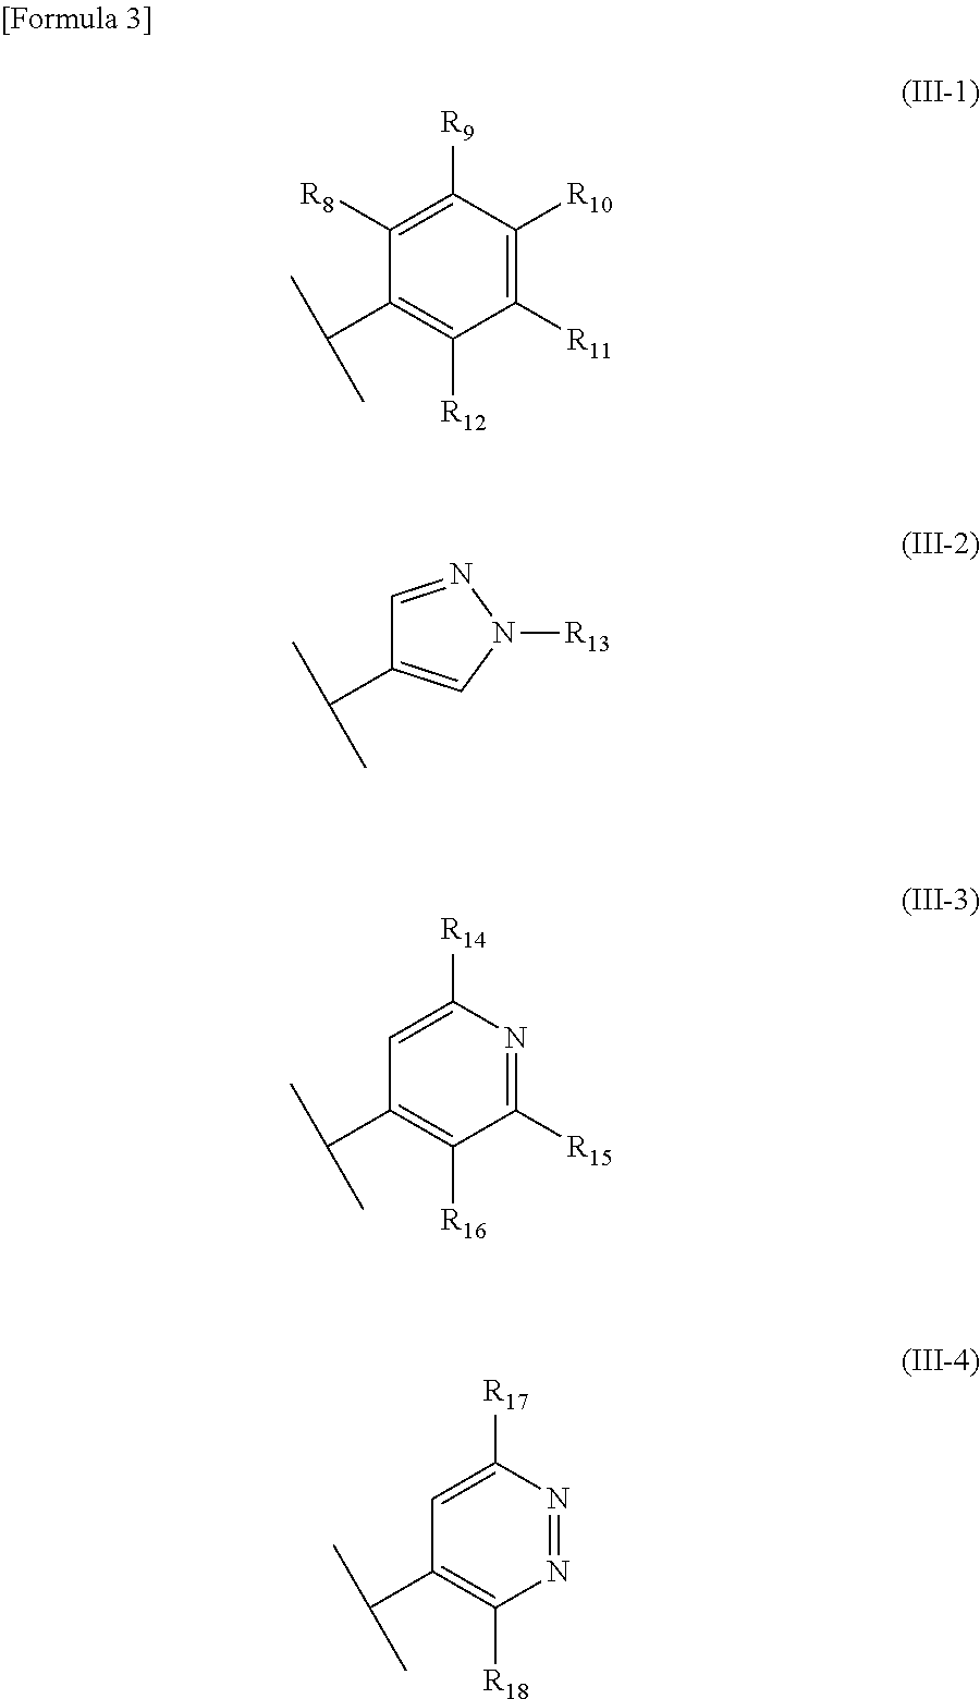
C1(C(C)C)=C([R12])C([R11])=C([R10])C([R9])=C1[R8].C1=NN([R13])C=C1C(C)C.C1(C(C)C)=C([R16])C([R15])=NC([R14])=C1.C1(C(C)C)=C([R18])N=NC([R17])=C1
